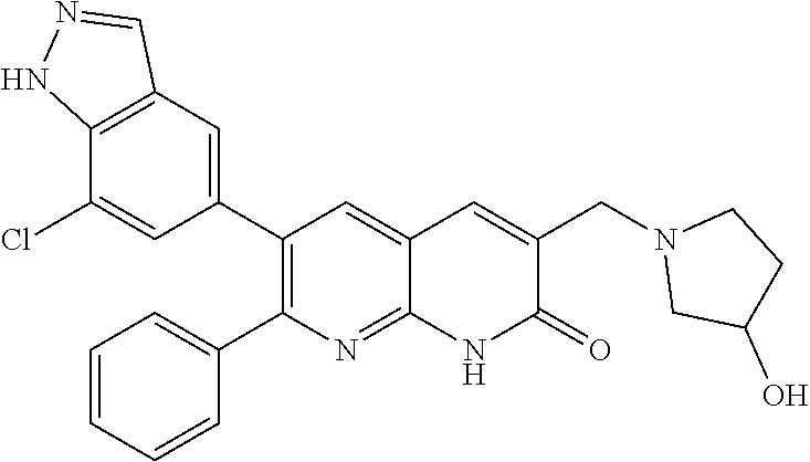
C12=C(C=C(C3=C(C4=CC=CC=C4)N=C4C(=C3)C=C(CN3CC(O)CC3)C(=O)N4)C=C1Cl)C=NN2
